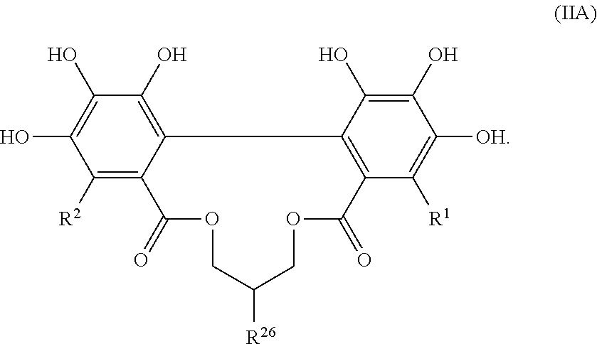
C1([R2])=C2C(=C(O)C(O)=C1O)C1=C(C([R1])=C([OH])C(O)=C1O)C(=O)OCC([R26])COC2=O
